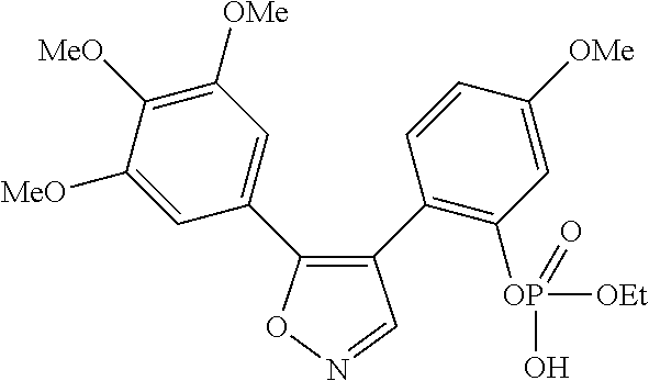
C1(C2=C([OP]([OEt])(O)=O)C=C([OMe])C=C2)=C(C2=CC([OMe])=C([MeO])C([MeO])=C2)ON=C1
